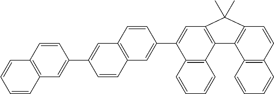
C1=CC2=C(C=C1)C=CC(C1=CC3=C(C=C1)C=C(C1=CC4=C(C5=C1C=CC=C5)C1=C(C=CC5=C1C=CC=C5)C4(C)C)C=C3)=C2
